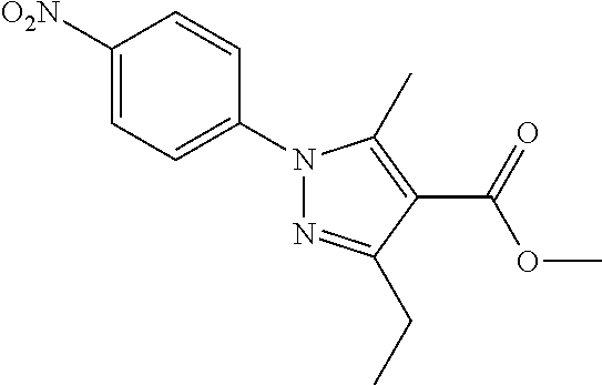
C1([O2N])=CC=C(N2N=C(CC)C(C(=O)OC)=C2C)C=C1
